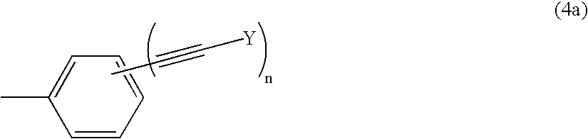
C1=C(C)C=CC=C1.CC#C[Y]
